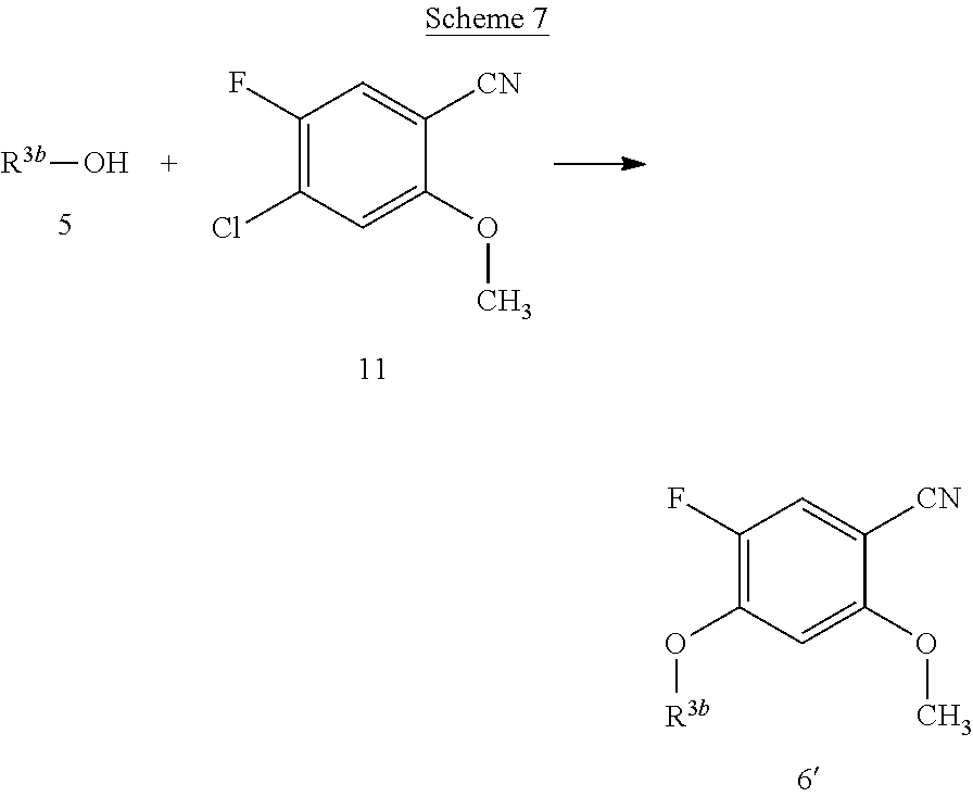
C1(F)=C(O[R3b])C=C(OC)C([CN])=C1.[R3b]O.C1(F)=C(Cl)C=C(OC)C([CN])=C1
